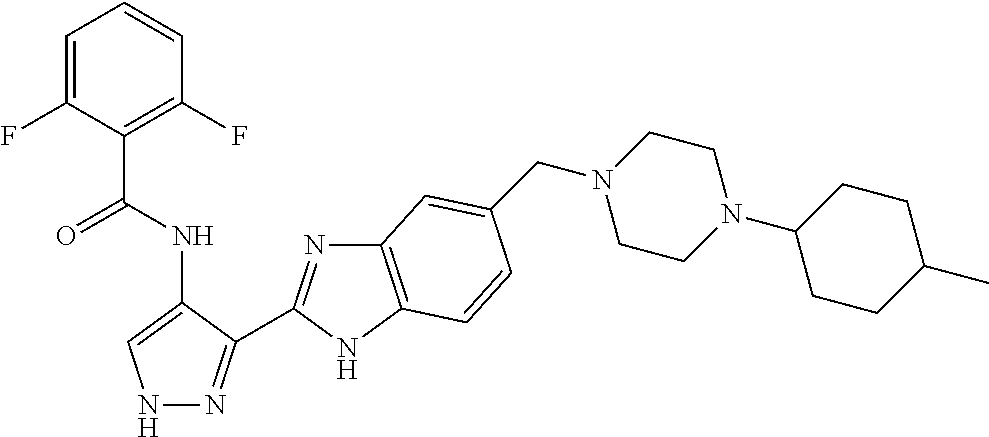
C1=C(F)C(C(NC2=CNN=C2C2=NC3=C(N2)C=CC(CN2CCN(C4CCC(C)CC4)CC2)=C3)=O)=C(F)C=C1
